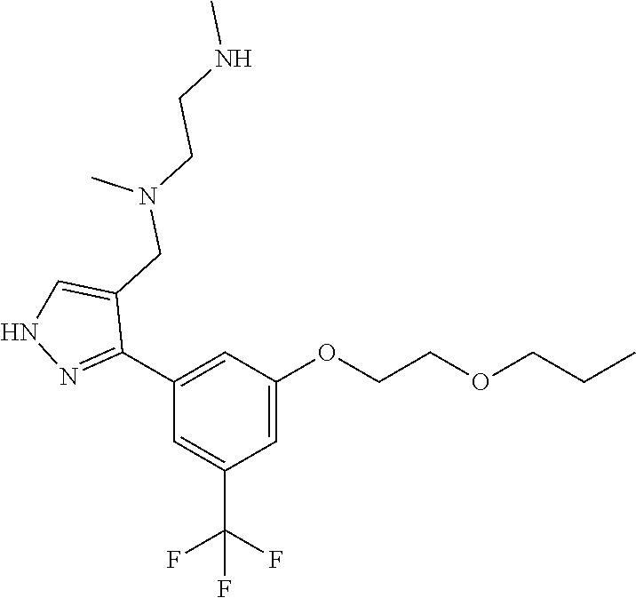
C1=C(OCCOCCC)C=C(C2=NNC=C2CN(CCNC)C)C=C1C(F)(F)F
